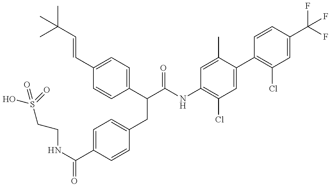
OS(=O)(CCNC(=O)C1=CC=C(CC(C(=O)NC2=C(Cl)C=C(C3=C(Cl)C=C(C(F)(F)F)C=C3)C(C)=C2)C2=CC=C(C=CC(C)(C)C)C=C2)C=C1)=O
